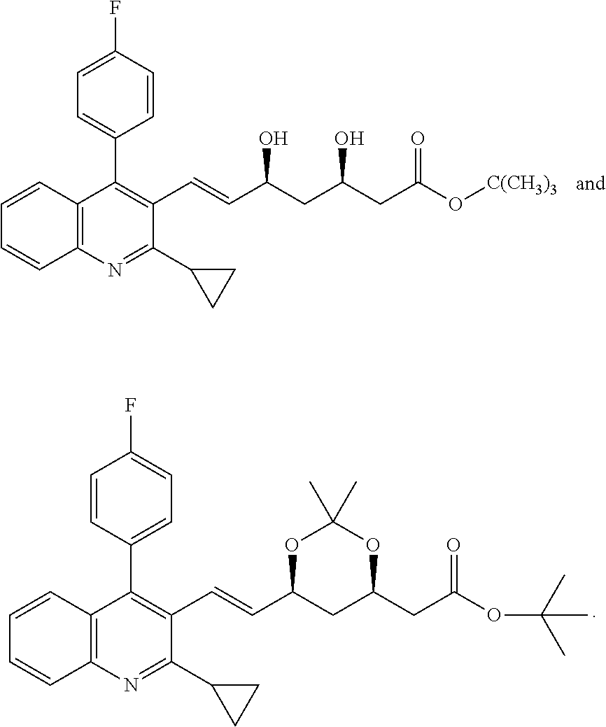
C1=C(F)C=CC(C2=C(C=CC(CC(O)CC(=O)O[C(CH3)3])O)C(C3CC3)=NC3=C2C=CC=C3)=C1.C1=CC(C2=C(C=CC3CC(CC(=O)OC(C)(C)C)OC(C)(C)O3)C(C3CC3)=NC3=C2C=CC=C3)=CC=C1F
